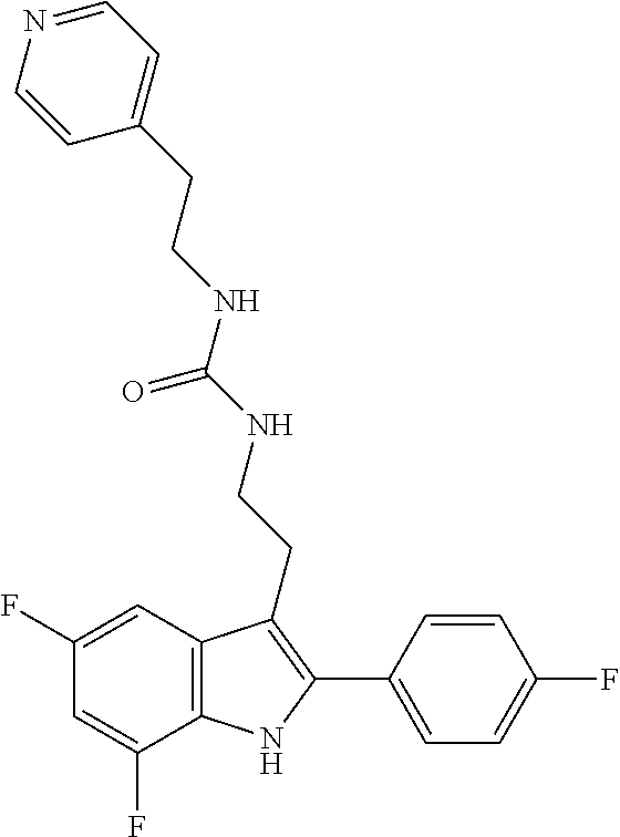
C1=C(F)C2=C(C=C1F)C(CCNC(NCCC1=CC=NC=C1)=O)=C(C1=CC=C(F)C=C1)N2
